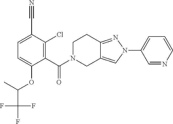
C12=NN(C3=CC=CN=C3)C=C1CN(C(=O)C1=C(Cl)C(C#N)=CC=C1OC(C(F)(F)F)C)CC2
